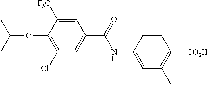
C1=C(NC(=O)C2=CC(Cl)=C(OC(C)C)C([F3C])=C2)C=CC([CO2H])=C1C
